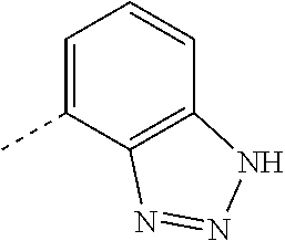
C1=C(C)C2=C(C=C1)NN=N2
